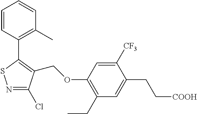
N1=C(Cl)C(COC2=C(CC)C=C(CC[COOH])C([CF3])=C2)=C(C2=C(C)C=CC=C2)S1
